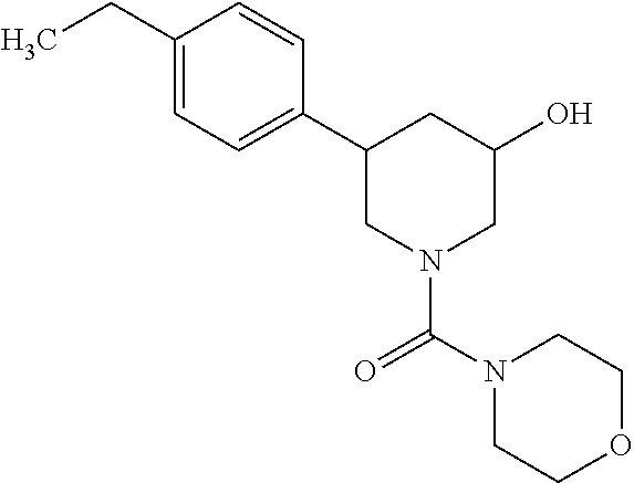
C1(C2CN(C(=O)N3CCOCC3)CC(O)C2)=CC=C(CC)C=C1
